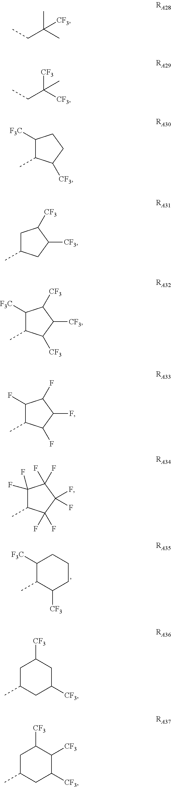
C1([F3C])C(C)C([CF3])CCC1.CCC(C)(C)[CF3].CCC([CF3])([CF3])C.C1([F3C])CCC([CF3])C1C.C1C([CF3])C([CF3])CC1C.C1([F3C])C([CF3])C([CF3])C([CF3])C1C.C1(F)C(F)C(F)C(F)C1C.C1(F)(F)C(F)(F)C(F)(F)C(F)(F)C1C.C1C(C)CC([CF3])CC1[CF3].C1C(C)CC([CF3])C([CF3])C1[CF3]
